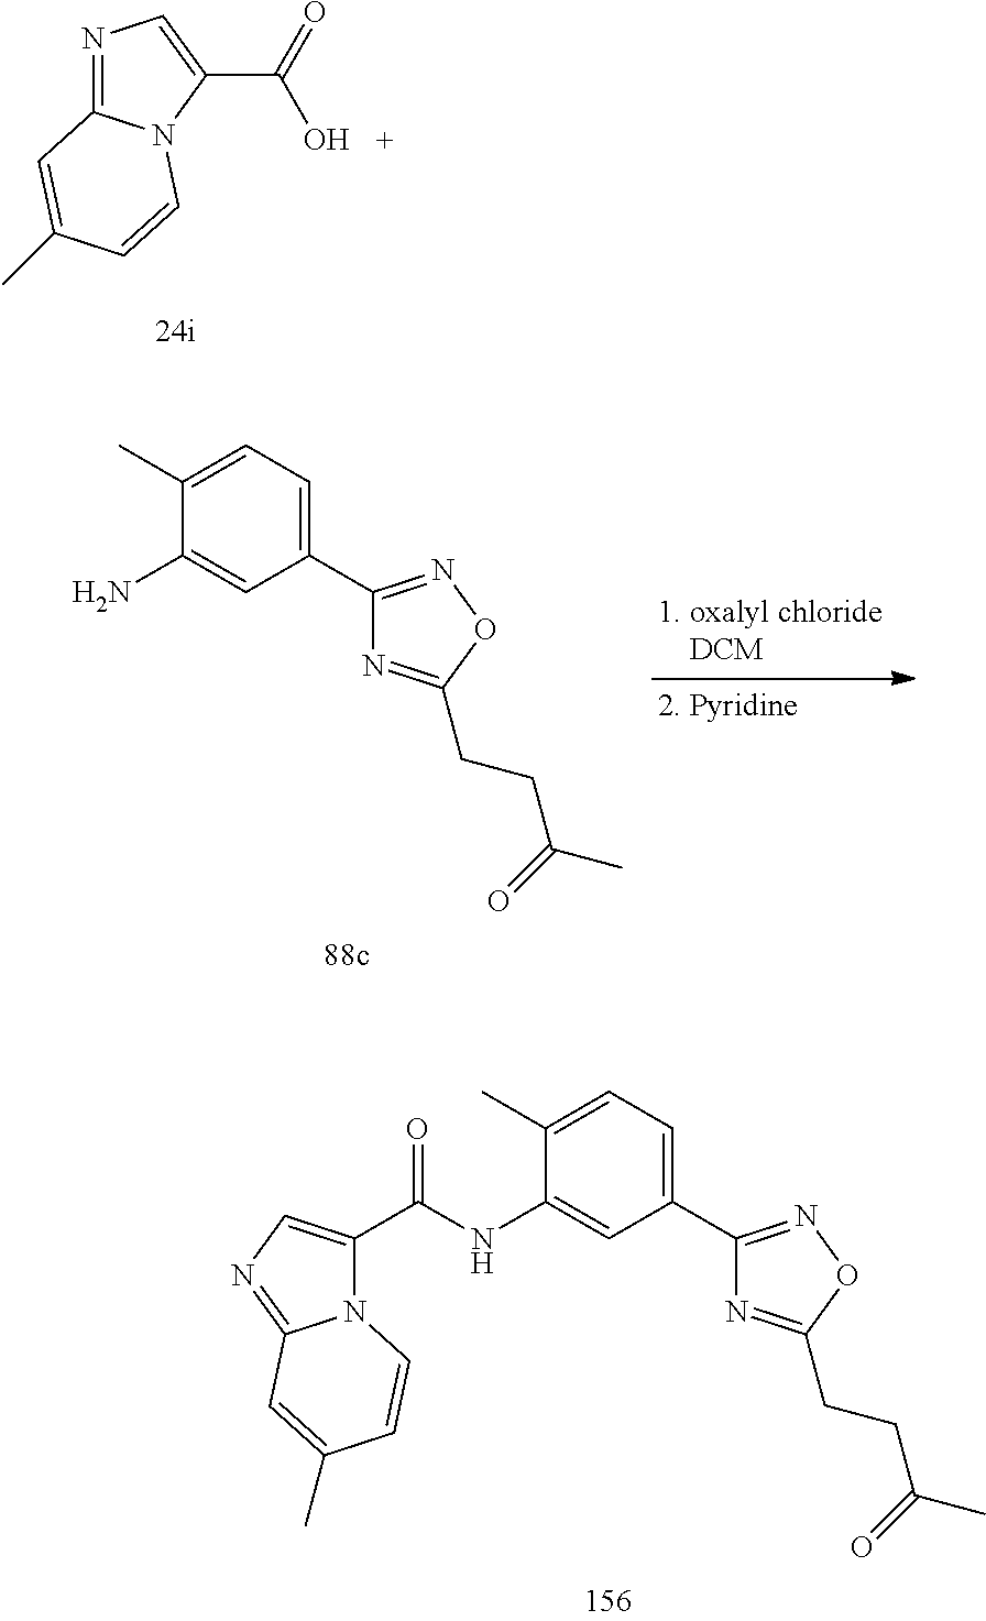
C1(C(=O)O)=CN=C2N1C=CC(C)=C2.C1(C2=CC=C(C)C(N)=C2)=NOC(CCC(=O)C)=N1.C1(C2=CC=C(C)C(NC(C3=CN=C4N3C=CC(C)=C4)=O)=C2)=NOC(CCC(=O)C)=N1
